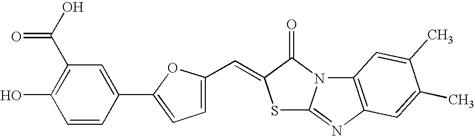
C1=CC(C2=CC=C(C=C3SC4=NC5=C(N4C3=O)C=C(C)C(C)=C5)O2)=CC(C(O)=O)=C1O
